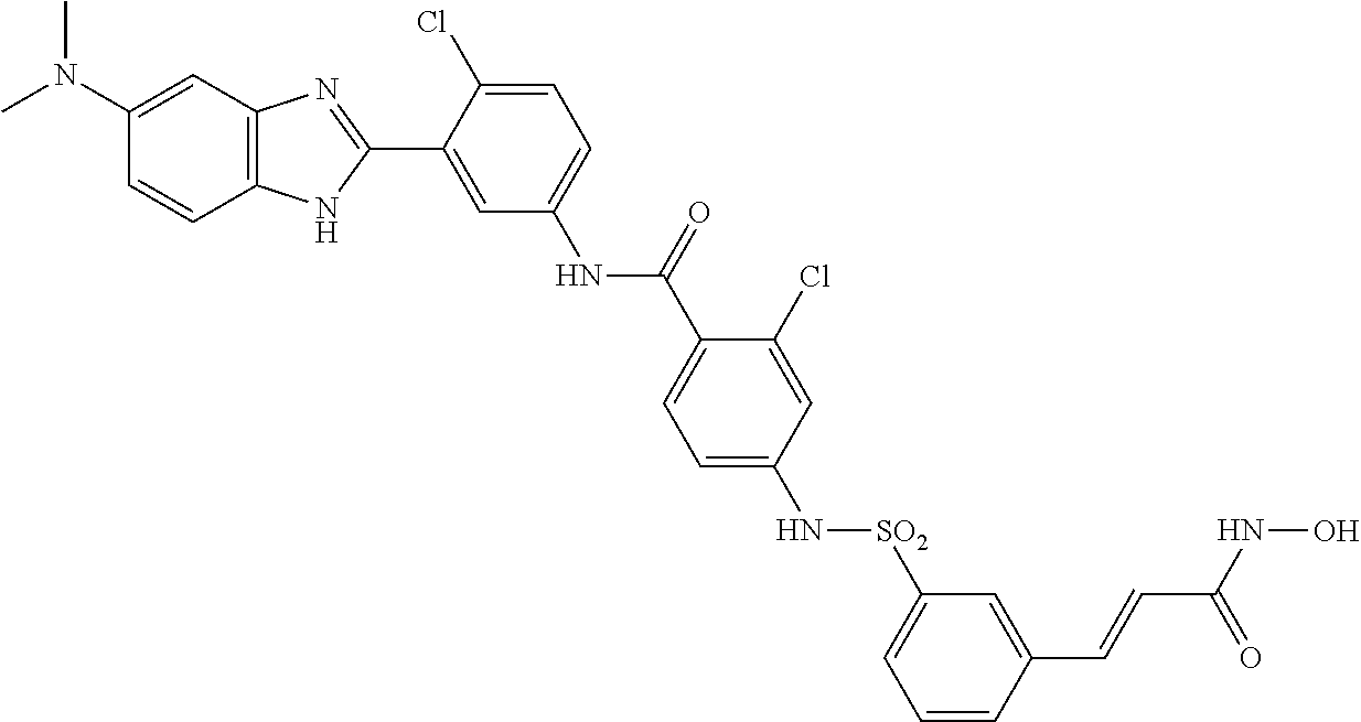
N(C1=CC=C(Cl)C(C2=NC3=C(N2)C=CC(N(C)C)=C3)=C1)C(=O)C1=CC=C(N[SO2]C2=CC=CC(C=CC(NO)=O)=C2)C=C1Cl
